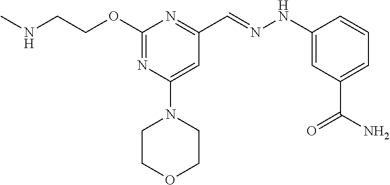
N(C)CCOC1=NC(N2CCOCC2)=CC(C=NNC2=CC(C(N)=O)=CC=C2)=N1
